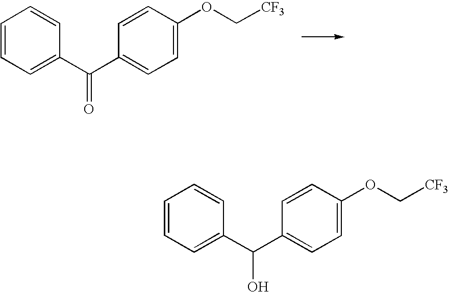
C1=CC=C(C(C2=CC=C(OC[CF3])C=C2)=O)C=C1.C1=CC=C(C(C2=CC=C(OC[CF3])C=C2)O)C=C1
